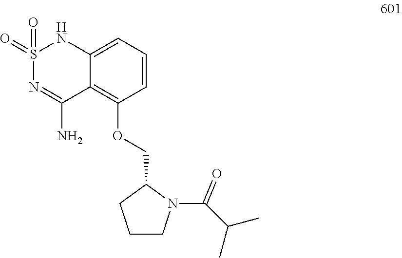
S1(=O)(=O)N=C(N)C2=C(OCC3CCCN3C(C(C)C)=O)C=CC=C2N1
